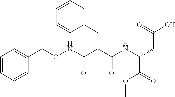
C1=CC=CC(CONC(C(C(NC(CC(O)=O)C(=O)OC)=O)CC2=CC=CC=C2)=O)=C1
